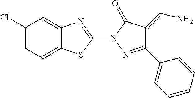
C12=CC(Cl)=CC=C1SC(N1N=C(C3=CC=CC=C3)C(=CN)C1=O)=N2
